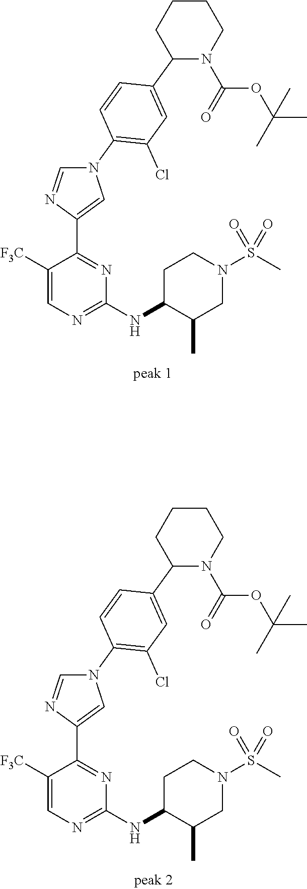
C1([F3C])=CN=C(NC2C(C)CN(S(C)(=O)=O)CC2)N=C1C1=CN(C2=C(Cl)C=C(C3N(C(=O)OC(C)(C)C)CCCC3)C=C2)C=N1.C1([F3C])=CN=C(NC2C(C)CN(S(C)(=O)=O)CC2)N=C1C1=CN(C2=C(Cl)C=C(C3N(C(=O)OC(C)(C)C)CCCC3)C=C2)C=N1
